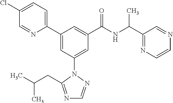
C1(C2=CC(N3N=CN=C3CC(C)C)=CC(C(NC(C3=NC=CN=C3)C)=O)=C2)=CC=C(Cl)C=N1
